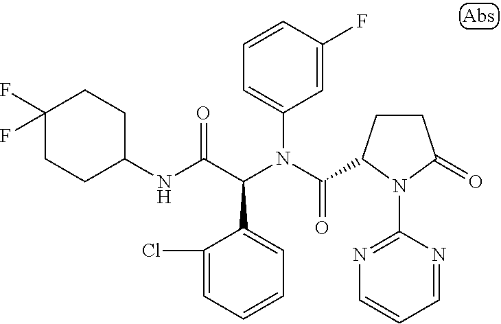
C1=CC=C(Cl)C(C(C(NC2CCC(F)(F)CC2)=O)N(C(=O)C2CCC(=O)N2C2=NC=CC=N2)C2=CC=CC(F)=C2)=C1
